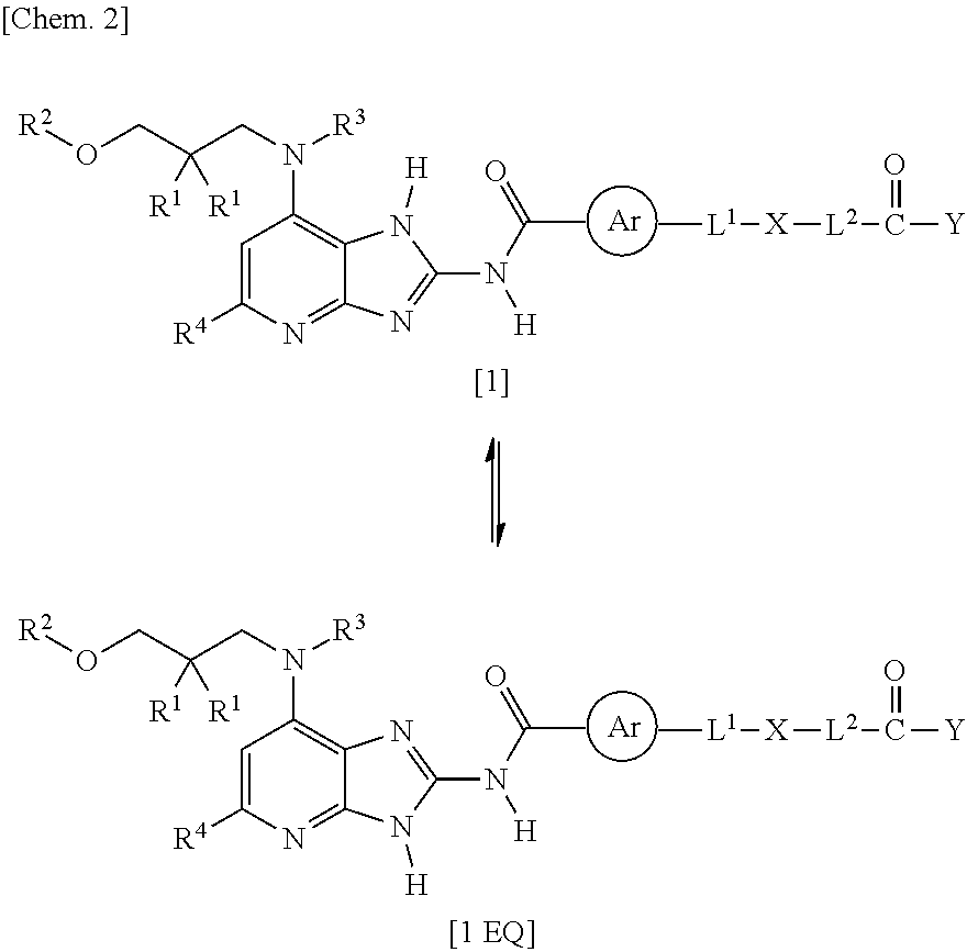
C1=C([R4])N=C2C(=C1N(CC(CO[R2])([R1])[R1])[R3])N([H])C(N(C(=O)C)[H])=N2.[Ar].C[L1][X][L2]C([Y])=O.C1=C([R4])N=C2C(=C1N(CC(CO[R2])([R1])[R1])[R3])N=C(N(C(=O)C)[H])N2[H].[Ar].C[L1][X][L2]C([Y])=O
